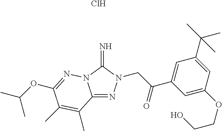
C12=NN(CC(C3=CC(C(C)(C)C)=CC(OCCO)=C3)=O)C(=N)N1N=C(OC(C)C)C(C)=C2C.Cl
